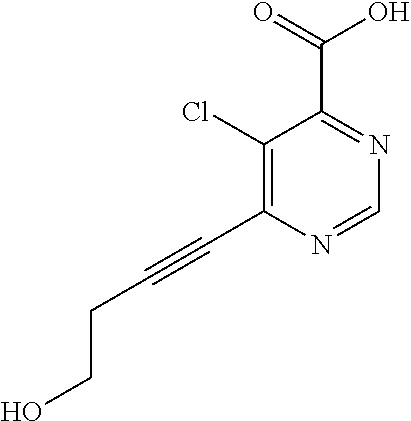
C1(Cl)=C(C#CCCO)N=CN=C1C(=O)O
